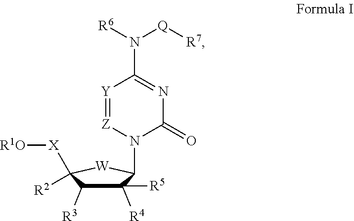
C1([R4])([R5])C([R3])C([R2])([X][R1O])[W]C1N1C(=O)N=C(N([R6])[Q][R7])[Y]=[Z]1
